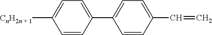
C1=CC(C2=CC=C(C=C)C=C2)=CC=C1[CnH2n + 1]
